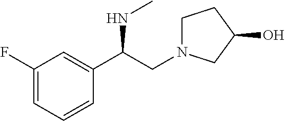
C1(F)=CC=CC(C(CN2CCC(O)C2)NC)=C1
